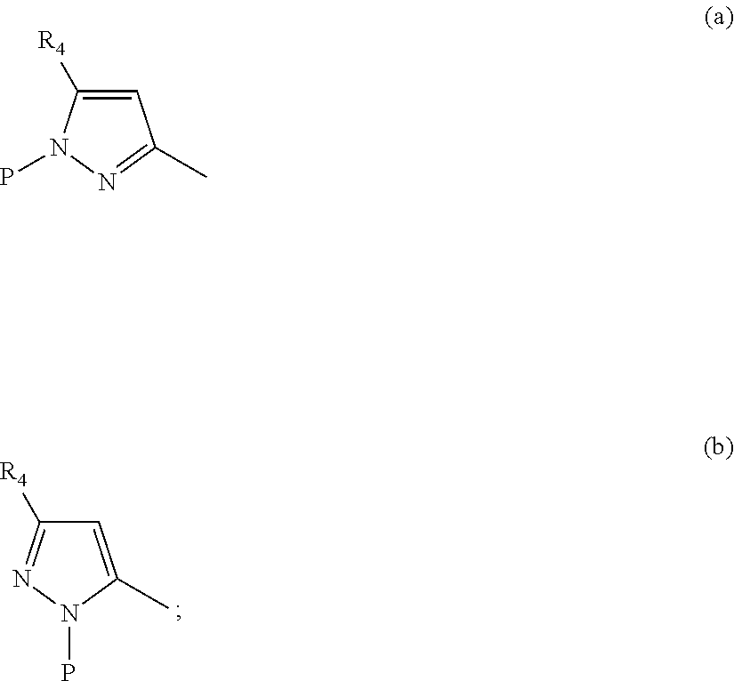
C1=C(C)N(P)N=C1[R4].C1=C([R4])N(P)N=C1C
